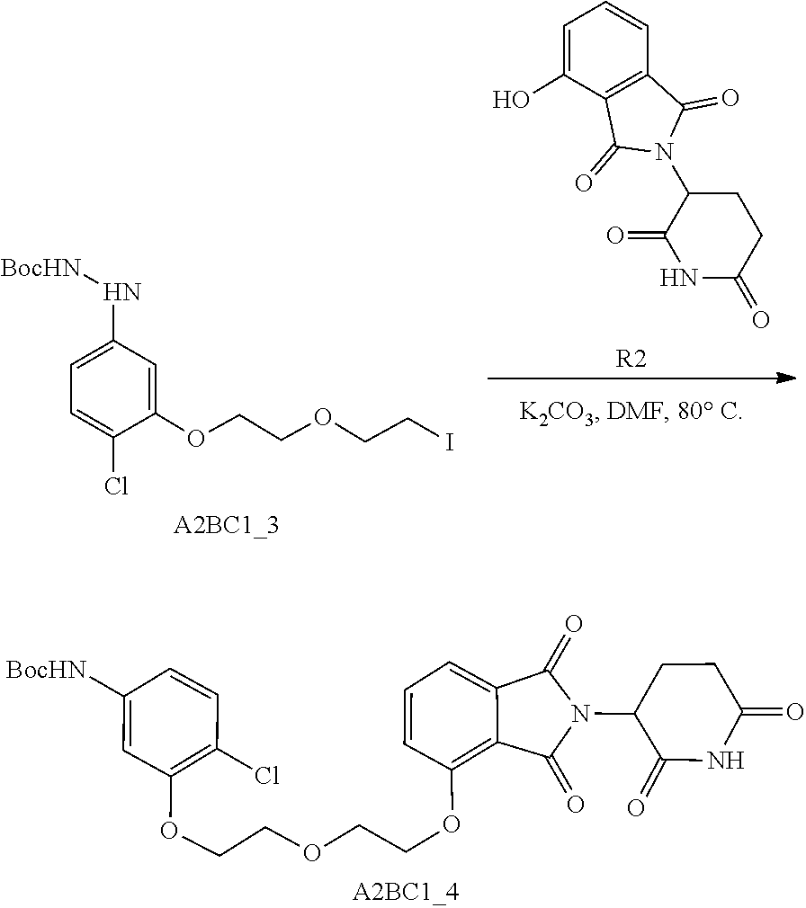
C1(N2C(=O)C3=CC=CC(OCCOCCOC4=C(Cl)C=CC([BocHN])=C4)=C3C2=O)C(=O)NC(=O)CC1.C1=C(O)C2=C(C=C1)C(=O)N(C1CCC(=O)NC1=O)C2=O.[R2].C1=C(OCCOCCI)C(Cl)=CC=C1N[BocHN]
